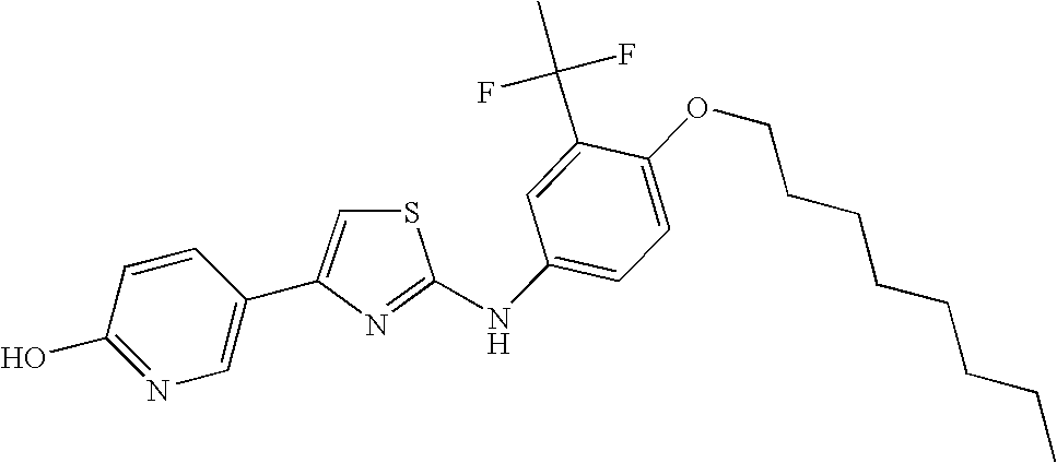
S1C=C(C2=CN=C(O)C=C2)N=C1NC1=CC=C(OCCCCCCCC)C(C(F)(F)C)=C1
